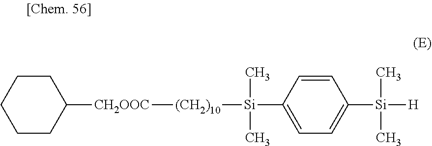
C1=CC([Si]([(CH2)10][CH2OOC]C2CCCCC2)(C)C)=CC=C1[Si]([H])(C)C
